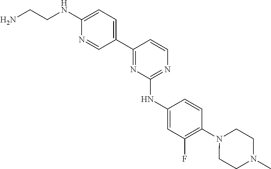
N(C1=CC=C(C2=NC(NC3=CC(F)=C(N4CCN(C)CC4)C=C3)=NC=C2)C=N1)CCN
